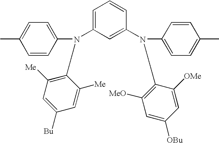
C1=CC(N(C2=C([Me])C=C([Bu])C=C2[Me])C2=CC=CC(N(C3=CC=C(C)C=C3)C3=C([MeO])C=C([OBu])C=C3[OMe])=C2)=CC=C1C
